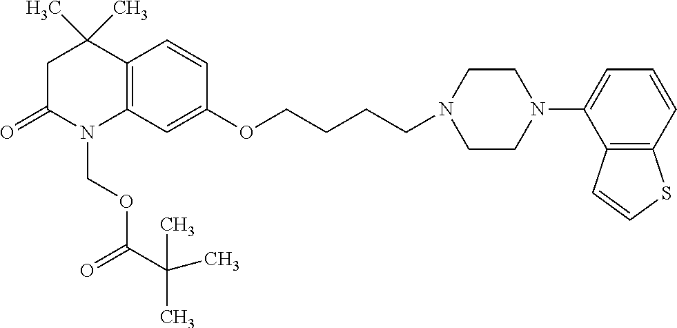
C12=C(C=C(OCCCCN3CCN(C4=CC=CC5=C4C=CS5)CC3)C=C1)N(COC(C(C)(C)C)=O)C(=O)CC2(C)C
